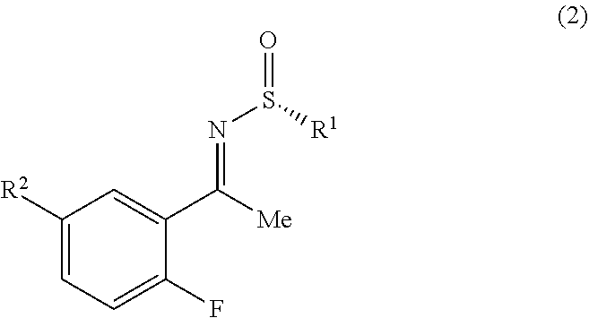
C1([R2])=CC=C(F)C(C(=NS(=O)[R1])[Me])=C1
